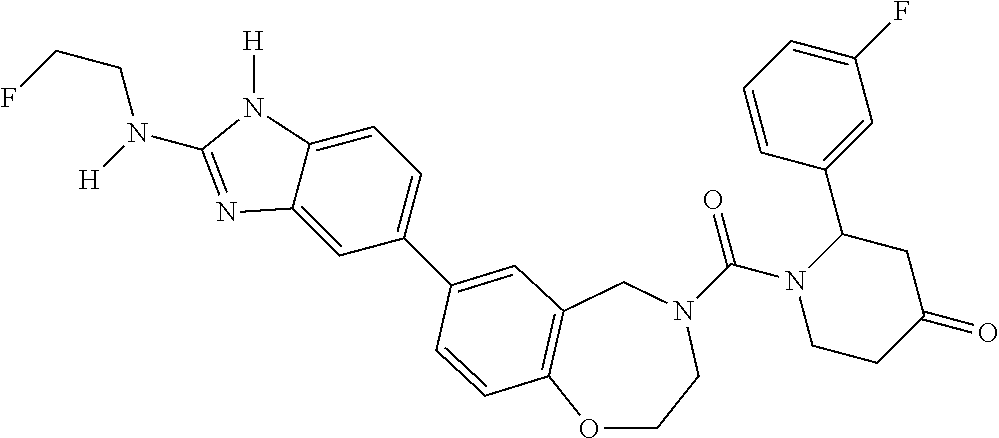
O1CCN(C(N2CCC(=O)CC2C2=CC(F)=CC=C2)=O)CC2=C1C=CC(C1=CC=C3C(=C1)N=C(N([H])CCF)N3[H])=C2
